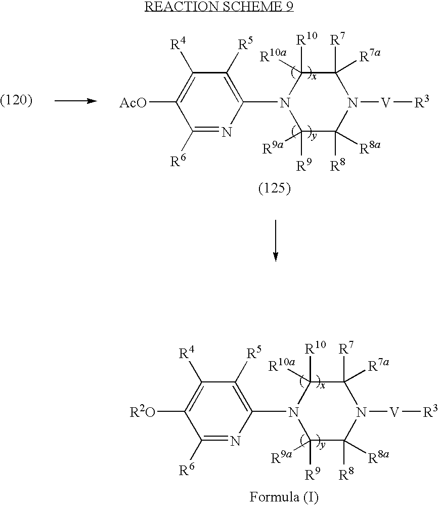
C1([R10])([R10a])C([R7])([R7a])N([V][R3])C([R8])([R8a])C([R9])([R9a])N1C1=C([R5])C([R4])=C([R2O])C([R6])=N1.C1([R10])([R10a])C([R7])([R7a])N([V][R3])C([R8])([R8a])C([R9])([R9a])N1C1=C([R5])C([R4])=C([AcO])C([R6])=N1
